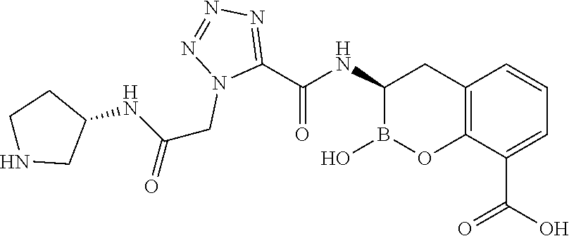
C12=C(C(C(O)=O)=CC=C1)OB(O)C(NC(=O)C1=NN=NN1CC(NC1CCNC1)=O)C2
